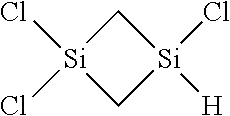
C1[Si](Cl)(Cl)C[Si]1(Cl)[H]
